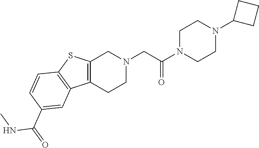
C1N(C(CN2CC3=C(CC2)C2=C(S3)C=CC(C(=O)NC)=C2)=O)CCN(C2CCC2)C1
